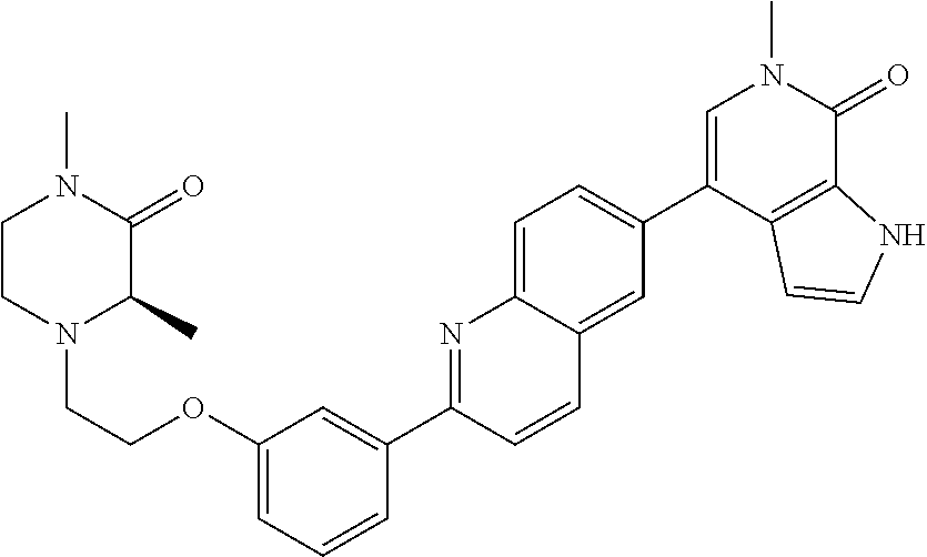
C1=C(OCCN2C(C)C(=O)N(C)CC2)C=C(C2=NC3=CC=C(C4=CN(C)C(=O)C5=C4C=CN5)C=C3C=C2)C=C1
